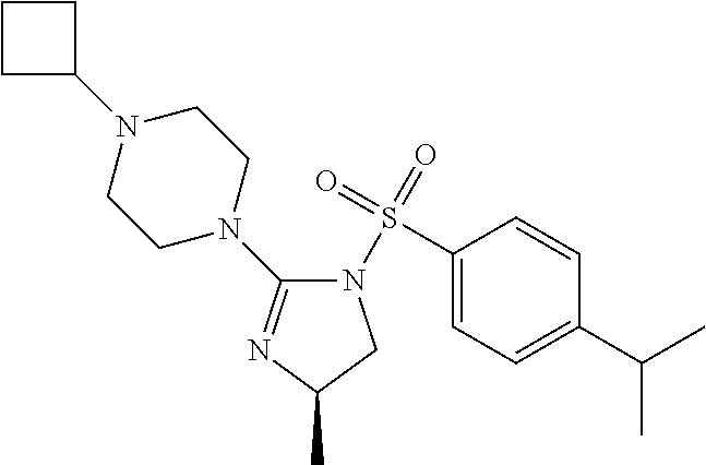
N1(S(=O)(=O)C2=CC=C(C(C)C)C=C2)C(N2CCN(C3CCC3)CC2)=NC(C)C1
